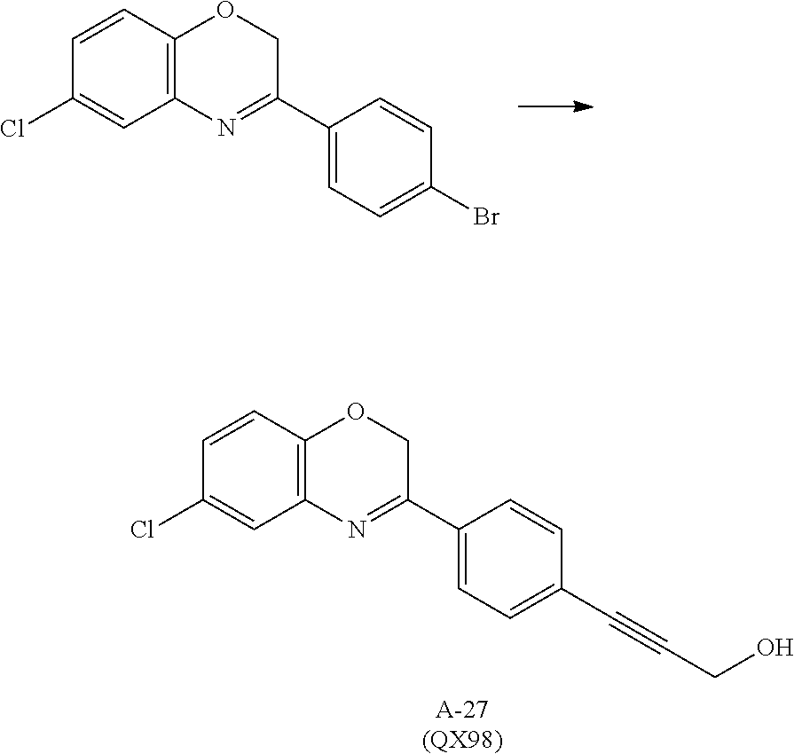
C1=CC2=C(C=C1Cl)N=C(C1=CC=C(Br)C=C1)CO2.C1=CC2=C(C=C1Cl)N=C(C1=CC=C(C#CCO)C=C1)CO2.[A-27(QX98)]
